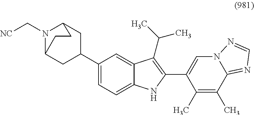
C1(C2CC3N(C[NC])C(C2)CC3)=CC=C2C(=C1)C(C(C)C)=C(C1=CN3C(=NC=N3)C(C)=C1C)N2
